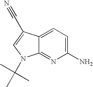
NC1=CC=C2C(=N1)N(C(C)(C)C)C=C2C#N
